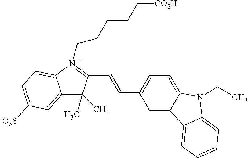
C(=CC1=CC=C2C(=C1)C1=CC=CC=C1N2CC)C1=N(CCCCC[CO2H])C2=CC=C([-O3S])C=C2C1(C)C
